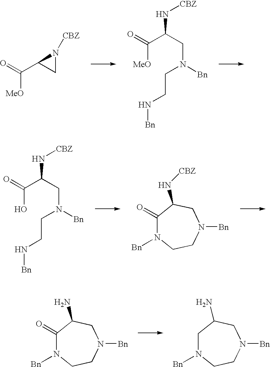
C([MeO])(=O)C1N([CBZ])C1.C([MeO])(C(CN(CCN[Bn])[Bn])N[CBZ])=O.C(O)(C(CN(CCN[Bn])[Bn])N[CBZ])=O.C1(=O)N([Bn])CCN([Bn])CC1N[CBZ].C1(=O)N([Bn])CCN([Bn])CC1N.C1N([Bn])CCN([Bn])CC1N
